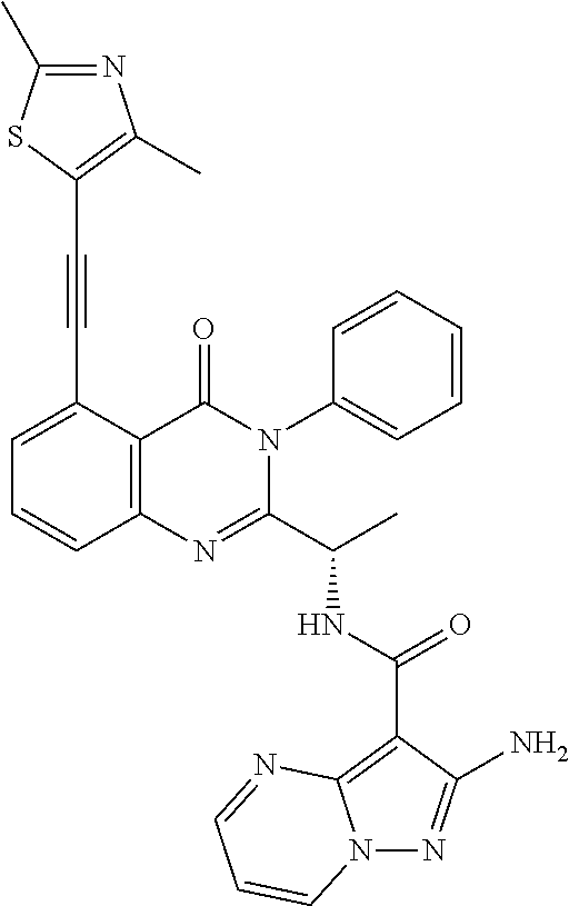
N(C(C1=NC2=C(C(=O)N1C1=CC=CC=C1)C(C#CC1=C(C)N=C(C)S1)=CC=C2)C)C(C1=C2N(N=C1N)C=CC=N2)=O
